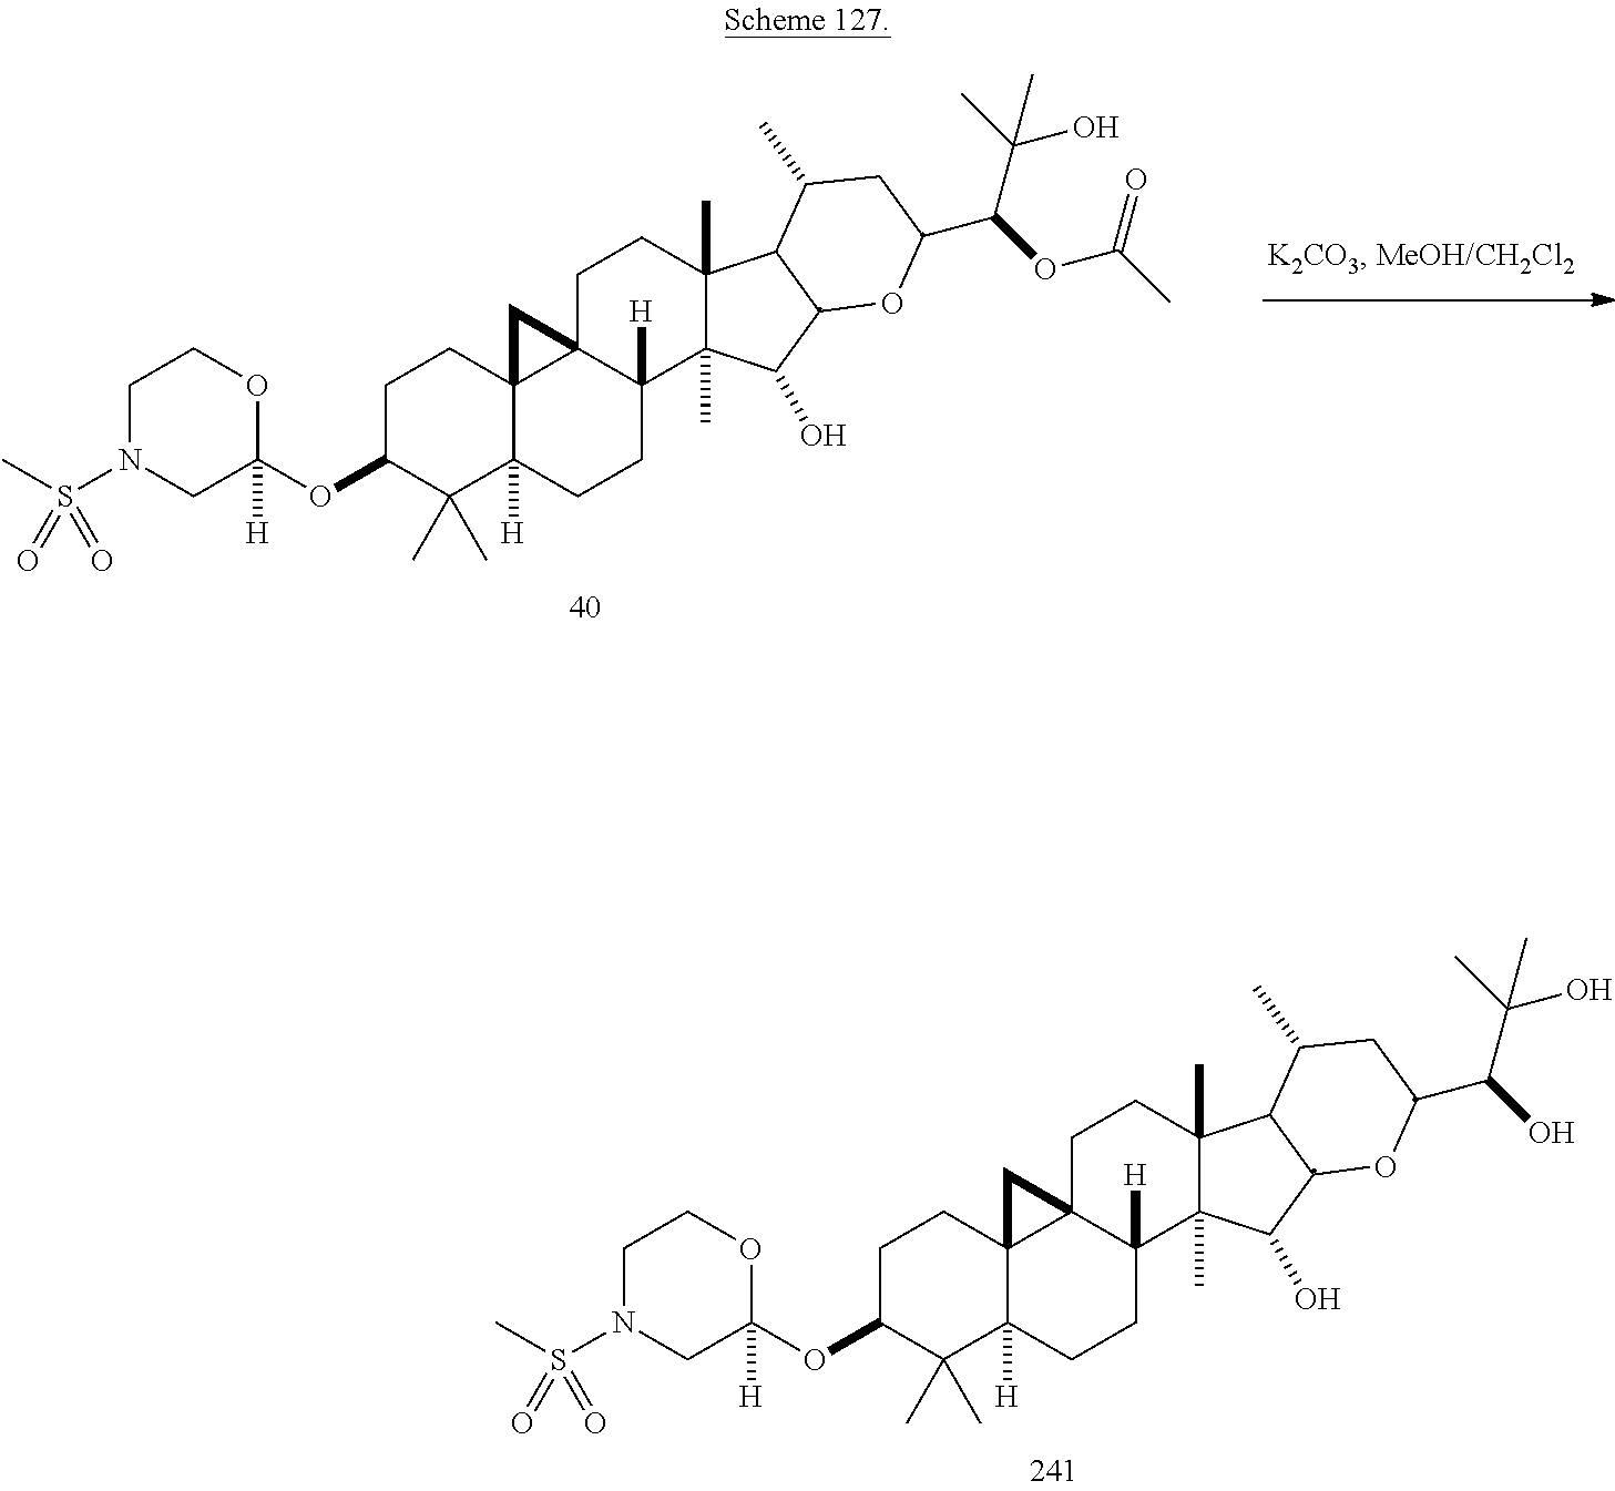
C1CC23C([H])(C(C)(C)C1OC1([H])OCCN(S(C)(=O)=O)C1)CCC1([H])C2(CCC2(C)C1(C)C(O)C1C2C(C)CC(C(C(C)(O)C)OC(C)=O)O1)C3.C1CC23C([H])(C(C)(C)C1OC1([H])OCCN(S(C)(=O)=O)C1)CCC1([H])C2(CCC2(C)C1(C)C(O)C1C2C(C)CC(C(C(C)(O)C)O)O1)C3
